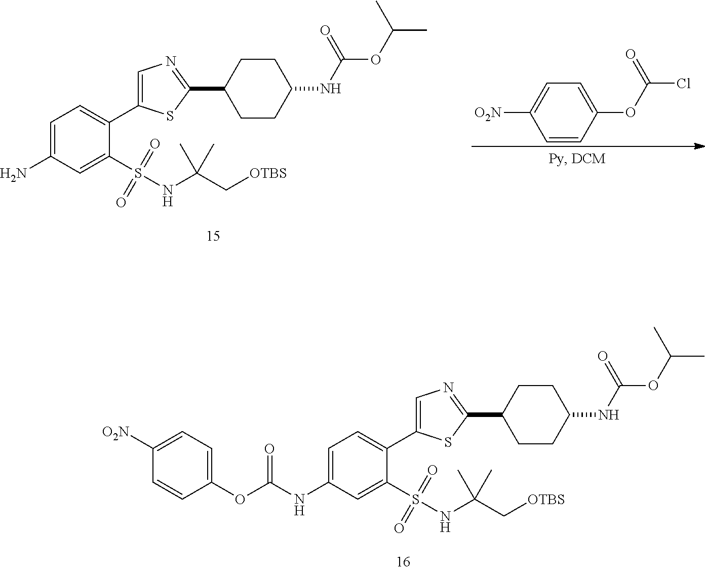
C1=C(N)C=C(S(=O)(=O)NC(C[OTBS])(C)C)C(C2=CN=C(C3CCC(NC(OC(C)C)=O)CC3)S2)=C1.[O2N]C1=CC=C(OC(Cl)=O)C=C1.C1=C(NC(OC2=CC=C([O2N])C=C2)=O)C=C(S(=O)(=O)NC(C[OTBS])(C)C)C(C2=CN=C(C3CCC(NC(OC(C)C)=O)CC3)S2)=C1
